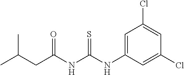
C1=C(NC(NC(CC(C)C)=O)=S)C=C(Cl)C=C1Cl
